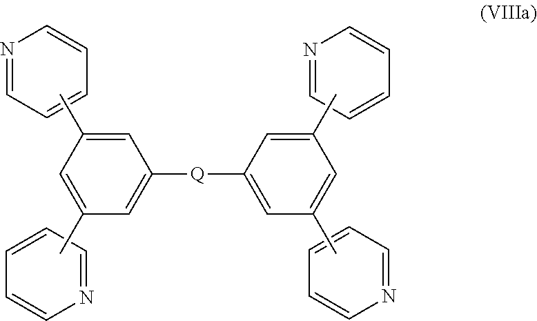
C1=C(C)C=C(C)C=C1[Q]C1=CC(C)=CC(C)=C1.N1=CC=CC=C1.N1=CC=CC=C1.N1=CC=CC=C1.N1=CC=CC=C1
